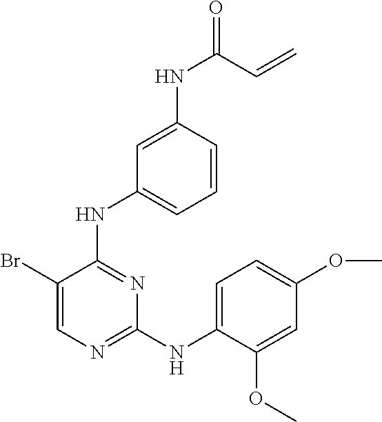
C1(Br)=CN=C(NC2=CC=C(OC)C=C2OC)N=C1NC1=CC=CC(NC(=O)C=C)=C1
